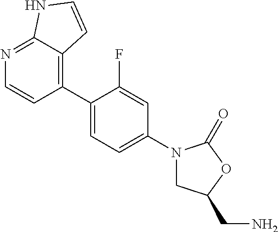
N1=C2C(=C(C3=CC=C(N4CC(CN)OC4=O)C=C3F)C=C1)C=CN2
